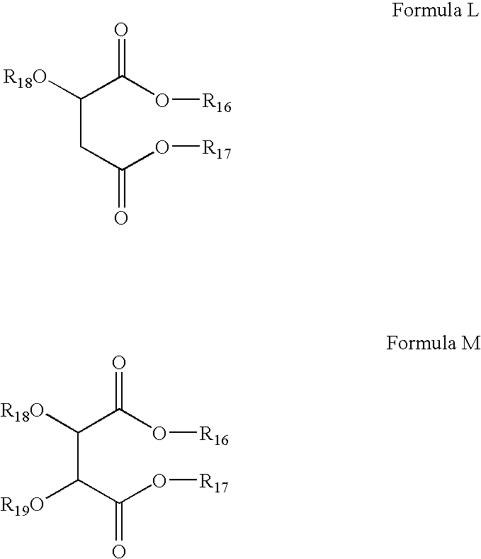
C(CC(O[R17])=O)(C(O[R16])=O)[R18O].C(C(C(O[R17])=O)[R19O])(C(O[R16])=O)[R18O]
